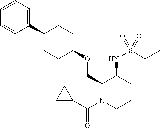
C1(OCC2N(C(=O)C3CC3)CCCC2NS(=O)(CC)=O)CCC(C2=CC=CC=C2)CC1
